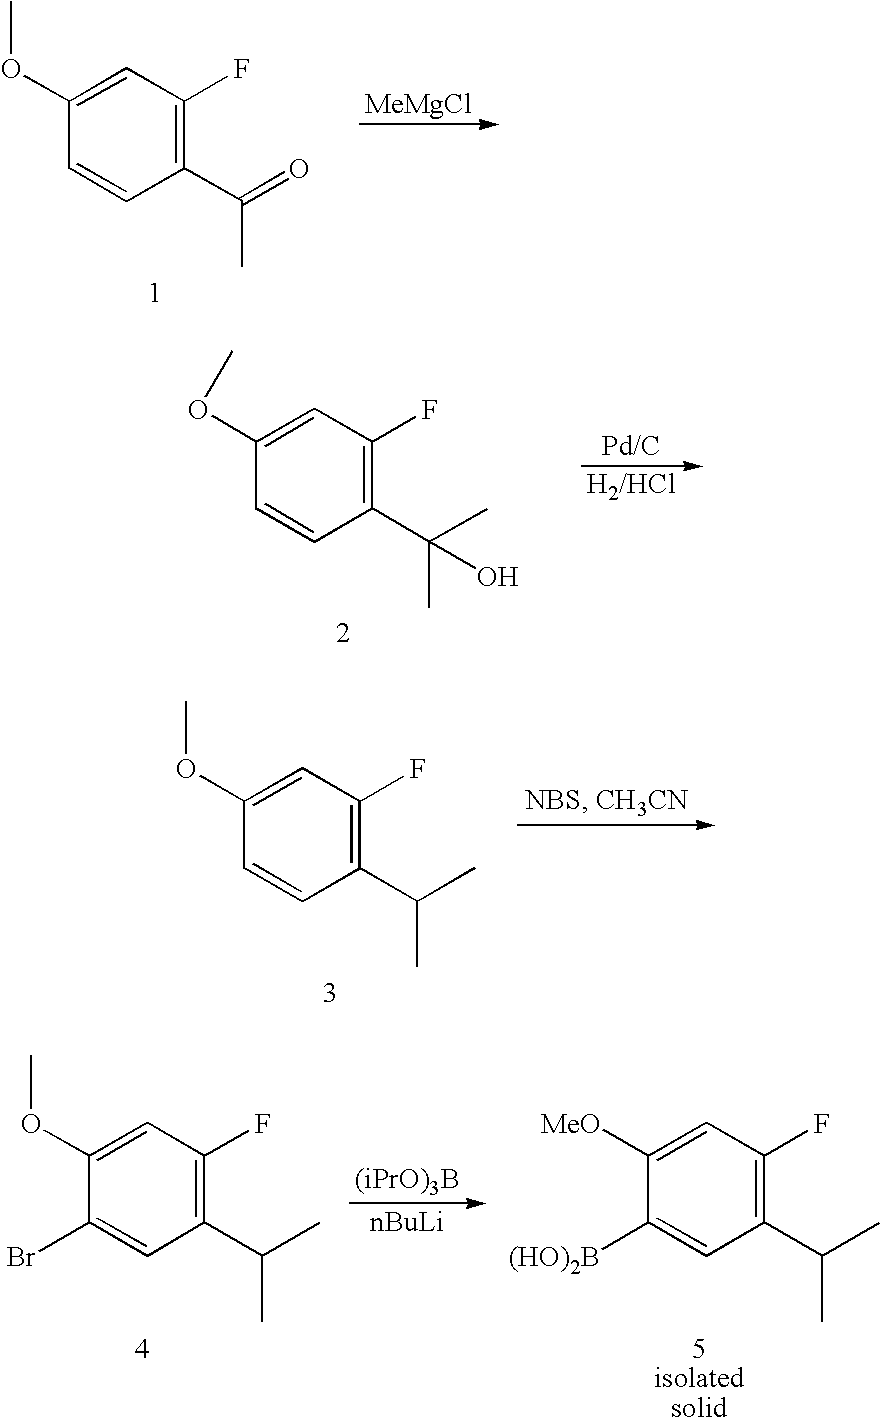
C1=C(OC)C=CC(C(=O)C)=C1F.[MeMgCl].C1=C(OC)C=CC(C(C)(C)O)=C1F.C1=C(OC)C=CC(C(C)C)=C1F.C1=C(OC)C(Br)=CC(C(C)C)=C1F.C1=C([MeO])C([(HO)2B])=CC(C(C)C)=C1F
